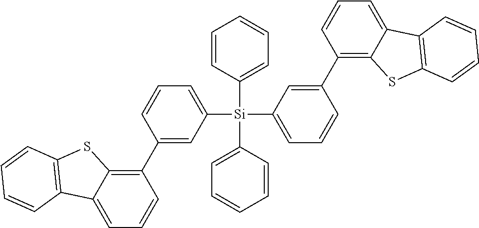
C1(C2=CC([Si](C3=CC=CC(C4=C5C(=CC=C4)C4=C(S5)C=CC=C4)=C3)(C3=CC=CC=C3)C3=CC=CC=C3)=CC=C2)=C2C(=CC=C1)C1=C(S2)C=CC=C1
